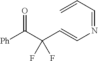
O=C(C(F)(F)C=CN=CC=C)[Ph]
